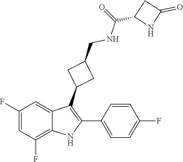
O=C(NCC1CC(C2=C(C3=CC=C(F)C=C3)NC3=C(F)C=C(F)C=C23)C1)C1NC(=O)C1
